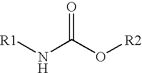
O=C(O[R2])N[R1]
